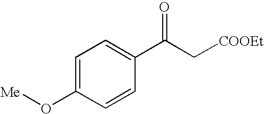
C1=C(O[Me])C=CC(C(C[COOEt])=O)=C1
